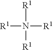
[R1]N([R1])([R1])[R1]
